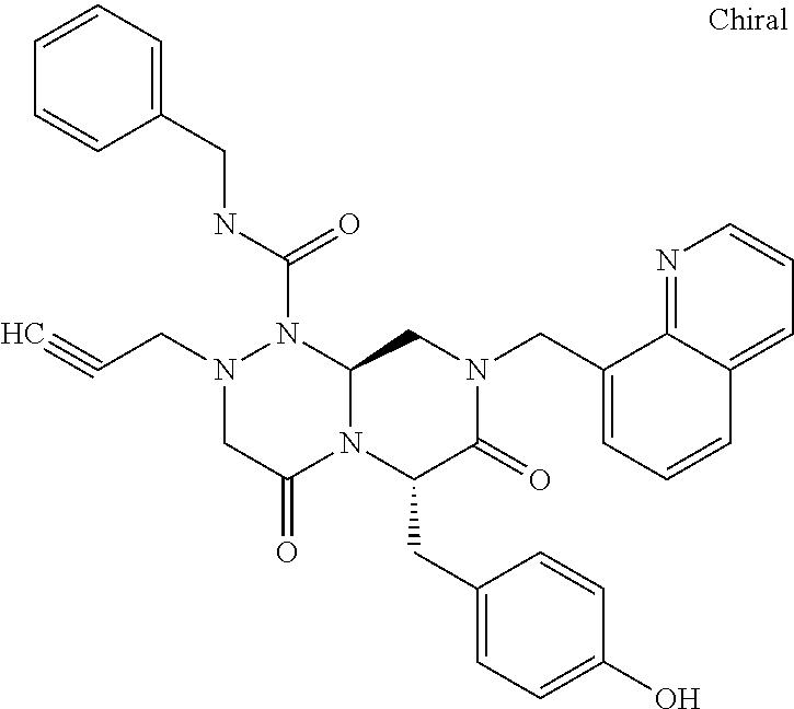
N1(CC#C)CC(=O)N2C(N1C(NCC1=CC=CC=C1)=O)CN(CC1=CC=CC3=CC=CN=C13)C(=O)C2CC1=CC=C(O)C=C1
